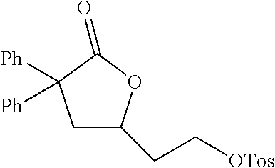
C1C(CC[OTos])OC(=O)C1([Ph])[Ph]
